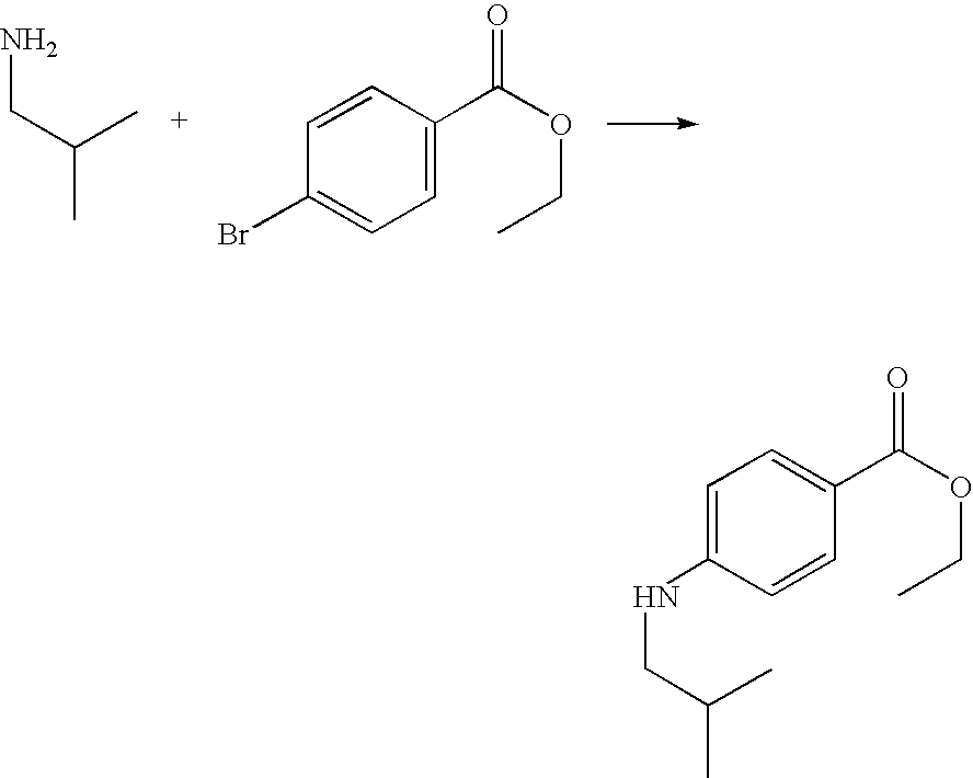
C1=CC(C(OCC)=O)=CC=C1Br.C(C)(CN)C.C1=C(NCC(C)C)C=CC(C(OCC)=O)=C1
